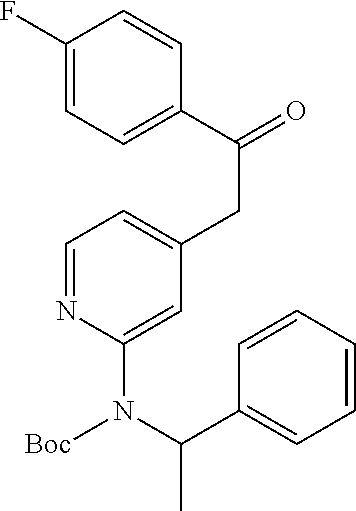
C1=C(CC(=O)C2=CC=C(F)C=C2)C=C(N(C(C2=CC=CC=C2)C)[Boc])N=C1
